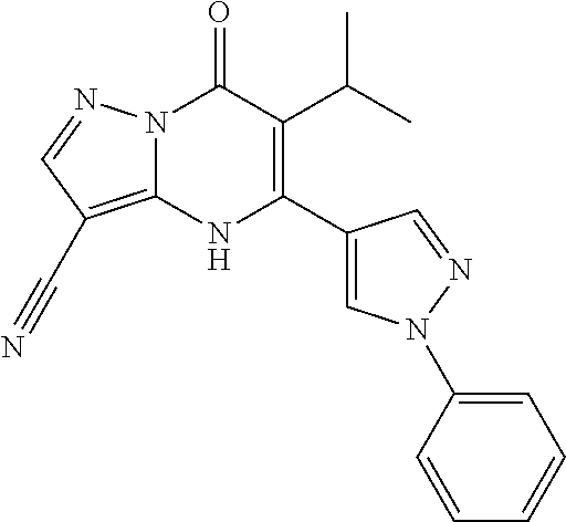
N12C(=C(C#N)C=N1)NC(C1=CN(C3=CC=CC=C3)N=C1)=C(C(C)C)C2=O
